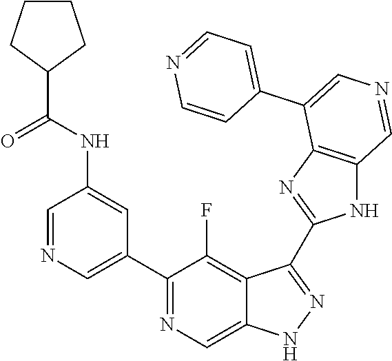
C1(C2=CN=CC(NC(=O)C3CCCC3)=C2)=NC=C2C(=C1F)C(C1=NC3=C(N1)C=NC=C3C1=CC=NC=C1)=NN2
